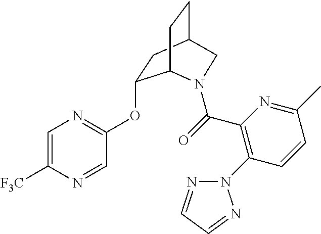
C1=C([F3C])N=CC(OC2CC3CCC2N(C(=O)C2=C(N4N=CC=N4)C=CC(C)=N2)C3)=N1
